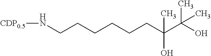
N(CCCCCCC(C(C)(C)O)(C)O)[CDP0.5]
